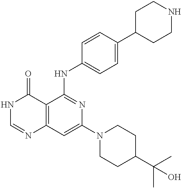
C12=C(C=C(N3CCC(C(C)(C)O)CC3)N=C1NC1=CC=C(C3CCNCC3)C=C1)N=CNC2=O
